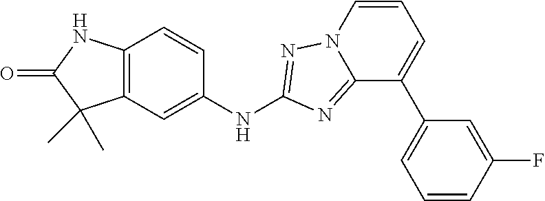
C12=C(C=C(NC3=NN4C(=N3)C(C3=CC=CC(F)=C3)=CC=C4)C=C1)C(C)(C)C(=O)N2
